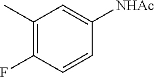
C1(C)=C(F)C=CC([NHAc])=C1
